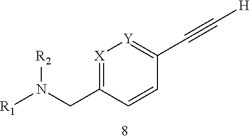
[X]1=C(CN([R1])[R2])C=CC(C#C[H])=[Y]1
